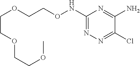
C1(NOCCOCCOCCOC)=NN=C(Cl)C(N)=N1
